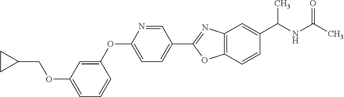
O(C1=CC=CC(OC2=CC=C(C3=NC4=C(O3)C=CC(C(NC(C)=O)C)=C4)C=N2)=C1)CC1CC1
